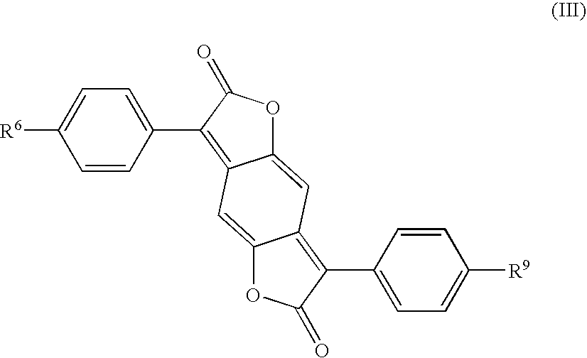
C1=CC(C2=C3C(=CC4=C(C5=CC=C([R9])C=C5)C(=O)OC4=C3)OC2=O)=CC=C1[R6]
